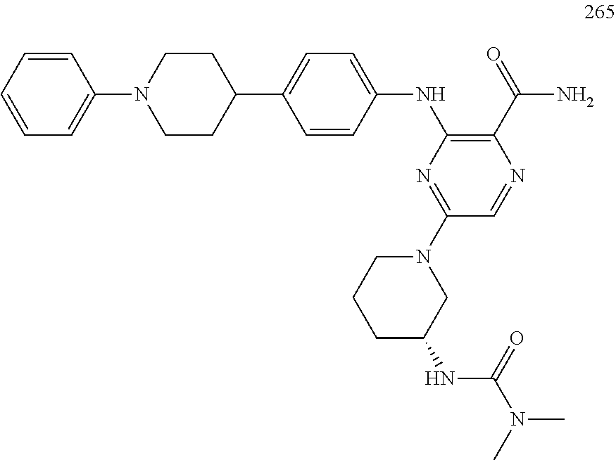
C1CC(C2=CC=C(NC3=C(C(=O)N)N=CC(N4CCCC(NC(N(C)C)=O)C4)=N3)C=C2)CCN1C1=CC=CC=C1
